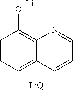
C1=CC=C2C(=C1O)N=CC=C2.[Li].[LiQ]
